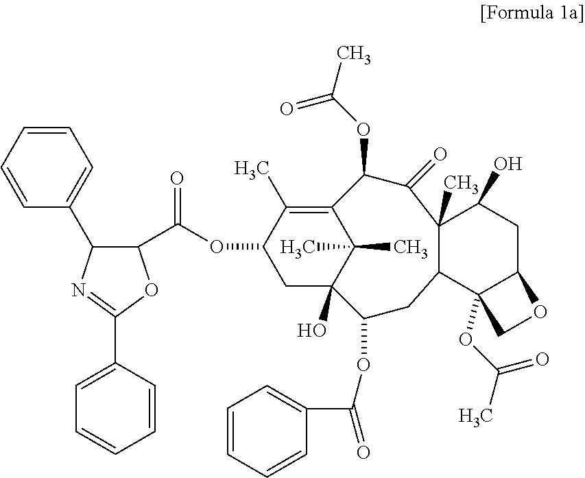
C1=CC=CC(C2C(C(OC3CC4(O)C(C)(C)C(=C3C)C(OC(C)=O)C(=O)C3(C)C(CC4OC(C4=CC=CC=C4)=O)C4(OC(C)=O)C(CC3O)OC4)=O)OC(C3=CC=CC=C3)=N2)=C1
